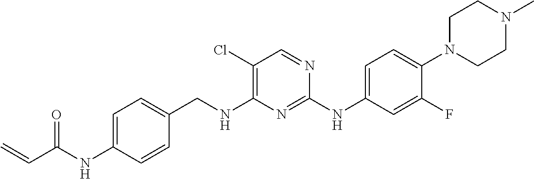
C1=C(NC(C=C)=O)C=CC(CNC2=C(Cl)C=NC(NC3=CC=C(N4CCN(C)CC4)C(F)=C3)=N2)=C1
